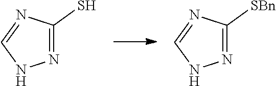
N1=C(S)N=CN1.N1=C([SBn])N=CN1
